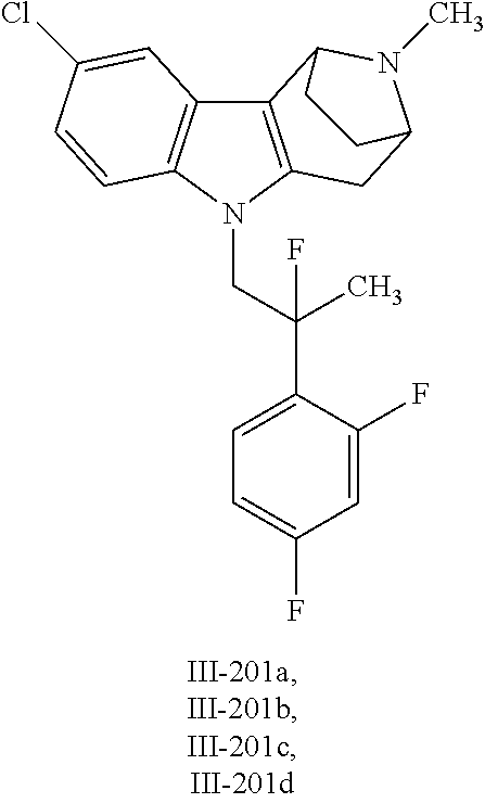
C12=C(N(CC(C3=CC=C(F)C=C3F)(C)F)C3=C1C=C(Cl)C=C3)CC1N(C)C2CC1
